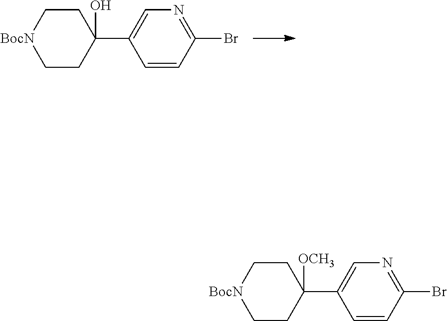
C1CC(O)(C2=CN=C(Br)C=C2)CC[BocN]1.C1CC([OCH3])(C2=CN=C(Br)C=C2)CC[BocN]1
